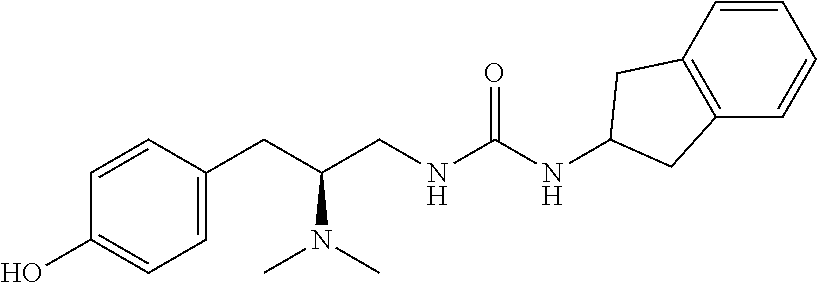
C1=C(CC(CNC(NC2CC3=C(C=CC=C3)C2)=O)N(C)C)C=CC(O)=C1
